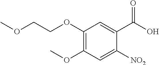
C1(OCCOC)=C(OC)C=C([NO2])C(C(O)=O)=C1
